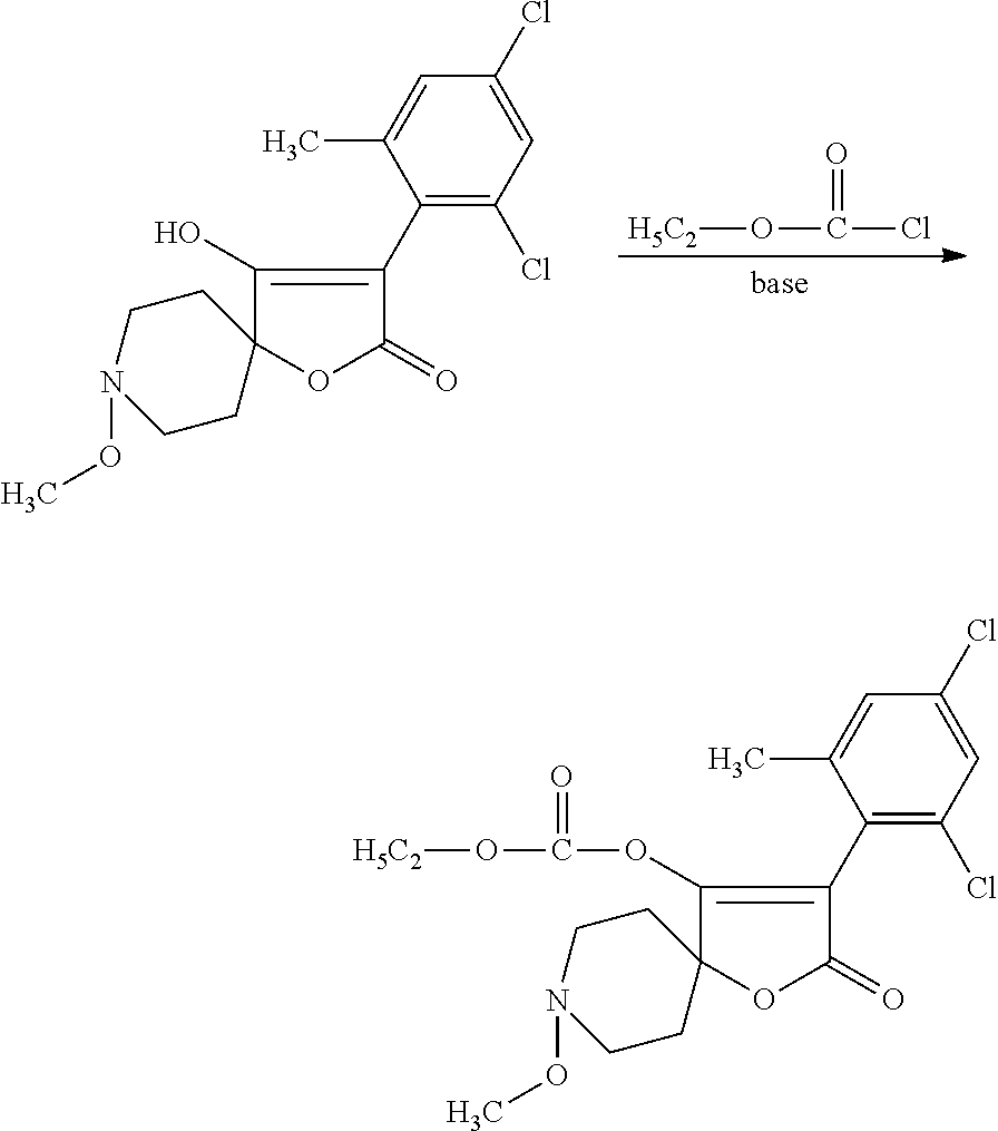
[H5C2]OC(Cl)=O.C1(O)=C(C2=C(Cl)C=C(Cl)C=C2C)C(=O)OC12CCN(OC)CC2.C1(OC(O[H5C2])=O)=C(C2=C(Cl)C=C(Cl)C=C2C)C(=O)OC12CCN(OC)CC2
